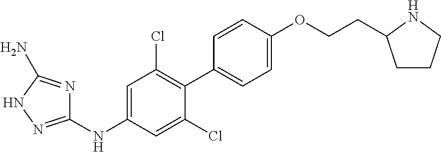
C1(NC2=CC(Cl)=C(C3=CC=C(OCCC4CCCN4)C=C3)C(Cl)=C2)=NNC(N)=N1
